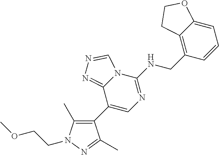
C1(C2=CN=C(NCC3=C4C(=CC=C3)OCC4)N3C2=NN=C3)=C(C)N(CCOC)N=C1C
